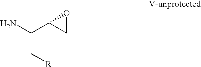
NC(C1CO1)C[R]
